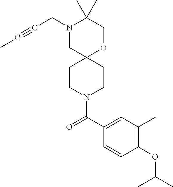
C1OC2(CN(CC#CC)C1(C)C)CCN(C(C1=CC(C)=C(OC(C)C)C=C1)=O)CC2
